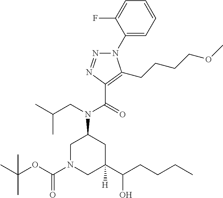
N1(C2=CC=CC=C2F)N=NC(C(=O)N(CC(C)C)C2CN(C(OC(C)(C)C)=O)CC(C(CCCC)O)([H])C2)=C1CCCCOC
